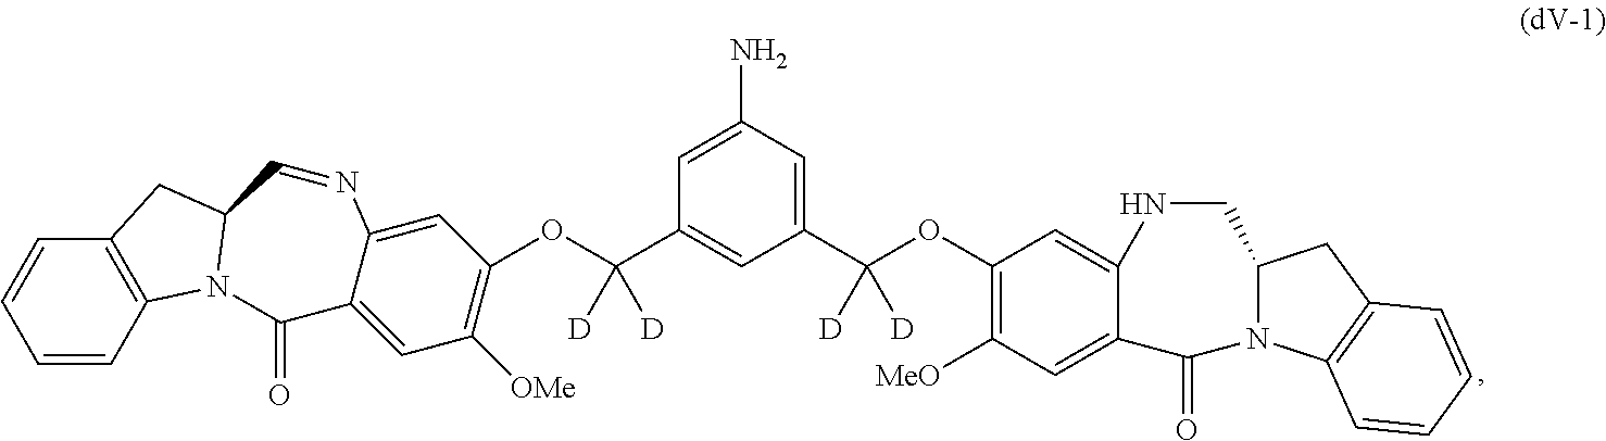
C1=CC2=C(C=C1)CC1N2C(=O)C2=CC([OMe])=C(OC(C3=CC(C(OC4=C([MeO])C=C5C(=C4)NCC4N(C5=O)C5=C(C4)C=CC=C5)([D])[D])=CC(N)=C3)([D])[D])C=C2N=C1
